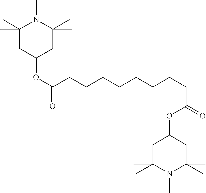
N1(C)C(C)(C)CC(OC(CCCCCCCCC(=O)OC2CC(C)(C)N(C)C(C)(C)C2)=O)CC1(C)C
